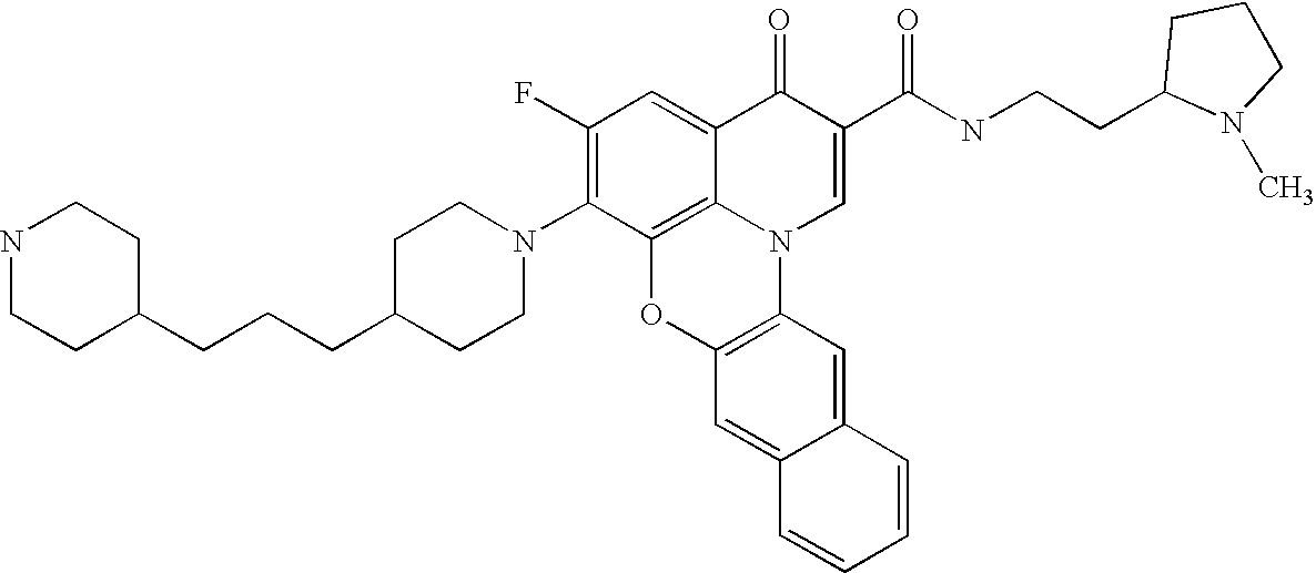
C1(F)=C(N2CCC(CCCC3CCNCC3)CC2)C2=C3C(=C1)C(=O)C(C(NCCC1N(C)CCC1)=O)=CN3C1=C(O2)C=C2C(=C1)C=CC=C2
